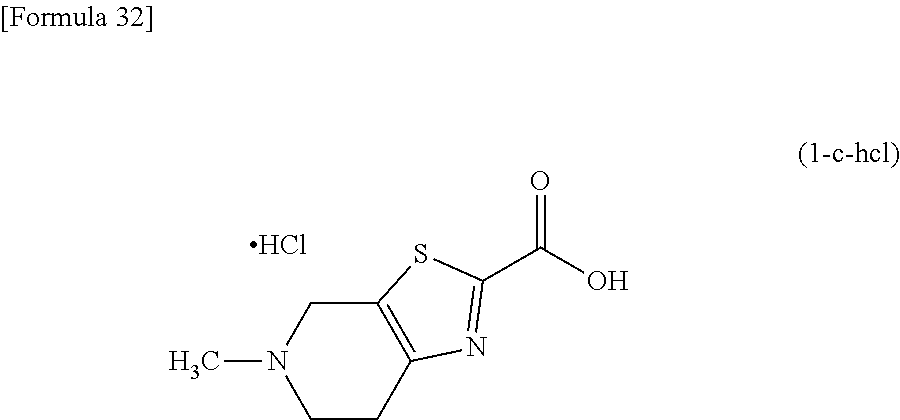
C1N(C)CCC2=C1SC(C(O)=O)=N2.Cl
